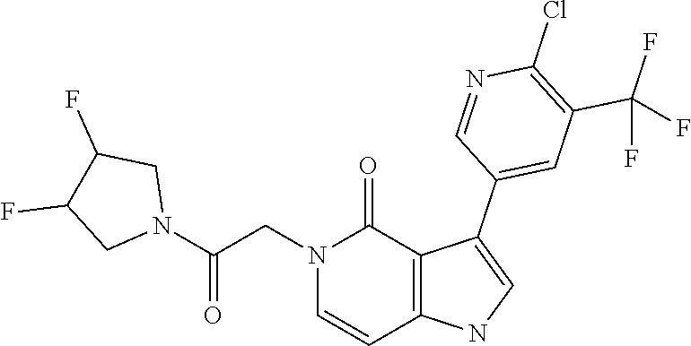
C1(Cl)=C(C(F)(F)F)C=C(C2=CNC3=C2C(=O)N(CC(N2CC(F)C(F)C2)=O)C=C3)C=N1
